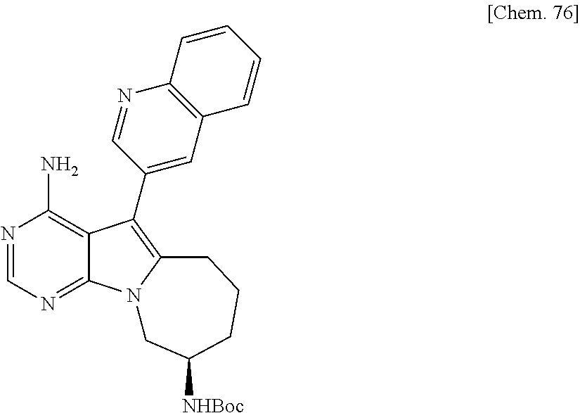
N1=CN=C2C(=C1N)C(C1=CC3=C(N=C1)C=CC=C3)=C1N2CC([NHBoc])CCC1
